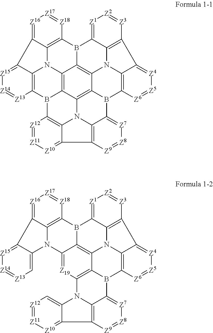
[Z15]1=C2C3=C([Z13]=[Z14]1)B1C4=C5N3C3=C(B6C5=C5C7=C4N4C8=C1[Z12]=[Z11][Z10]=C8C1=C4C(=[Z7][Z8]=[Z9]1)B7C1=C4N5C5=C(C4=[Z4][Z5]=[Z6]1)[Z3]=[Z2][Z1]=C65)[Z18]=[Z17][Z16]=C23.[Z15]1=C2C(=C[Z13]=[Z14]1)N1C3=[Z19]C4=C5C6=C3B(C3=C1C2=[Z16][Z17]=[Z18]3)C1=[Z1][Z2]=[Z3]C2=C1N6C1=C(B5C3=[Z7][Z8]=[Z9]C5=C3N4C3=C[Z12]=[Z11][Z10]=C35)[Z6]=[Z5][Z4]=C12
